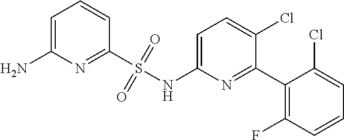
C1=C(N)N=C(S(NC2=CC=C(Cl)C(C3=C(F)C=CC=C3Cl)=N2)(=O)=O)C=C1
